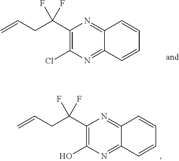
C1(C(CC=C)(F)F)=C(O)N=C2C(=N1)C=CC=C2.C1(C(CC=C)(F)F)=C(Cl)N=C2C(=N1)C=CC=C2
